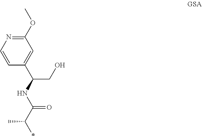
C1(OC)=NC=CC(C(CO)NC(C(*)C)=O)=C1
